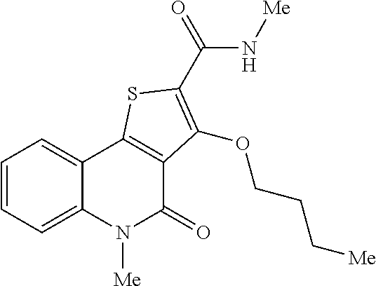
C1=CC=C2C(=C1)C1=C(C(=O)N2[Me])C(OCCC[Me])=C(C(N[Me])=O)S1
